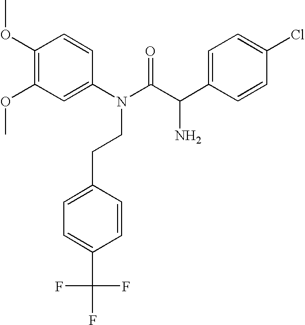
C1=CC(N(CCC2=CC=C(C(F)(F)F)C=C2)C(C(C2=CC=C(Cl)C=C2)N)=O)=CC(OC)=C1OC
